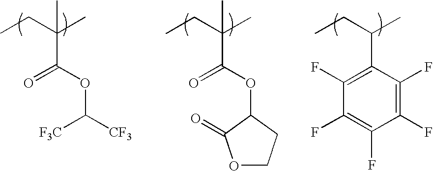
CCC(C)(C)C(OC([F3C])[CF3])=O.CCC(C)C1=C(F)C(F)=C(F)C(F)=C1F.CCC(C)(C)C(OC1CCOC1=O)=O
